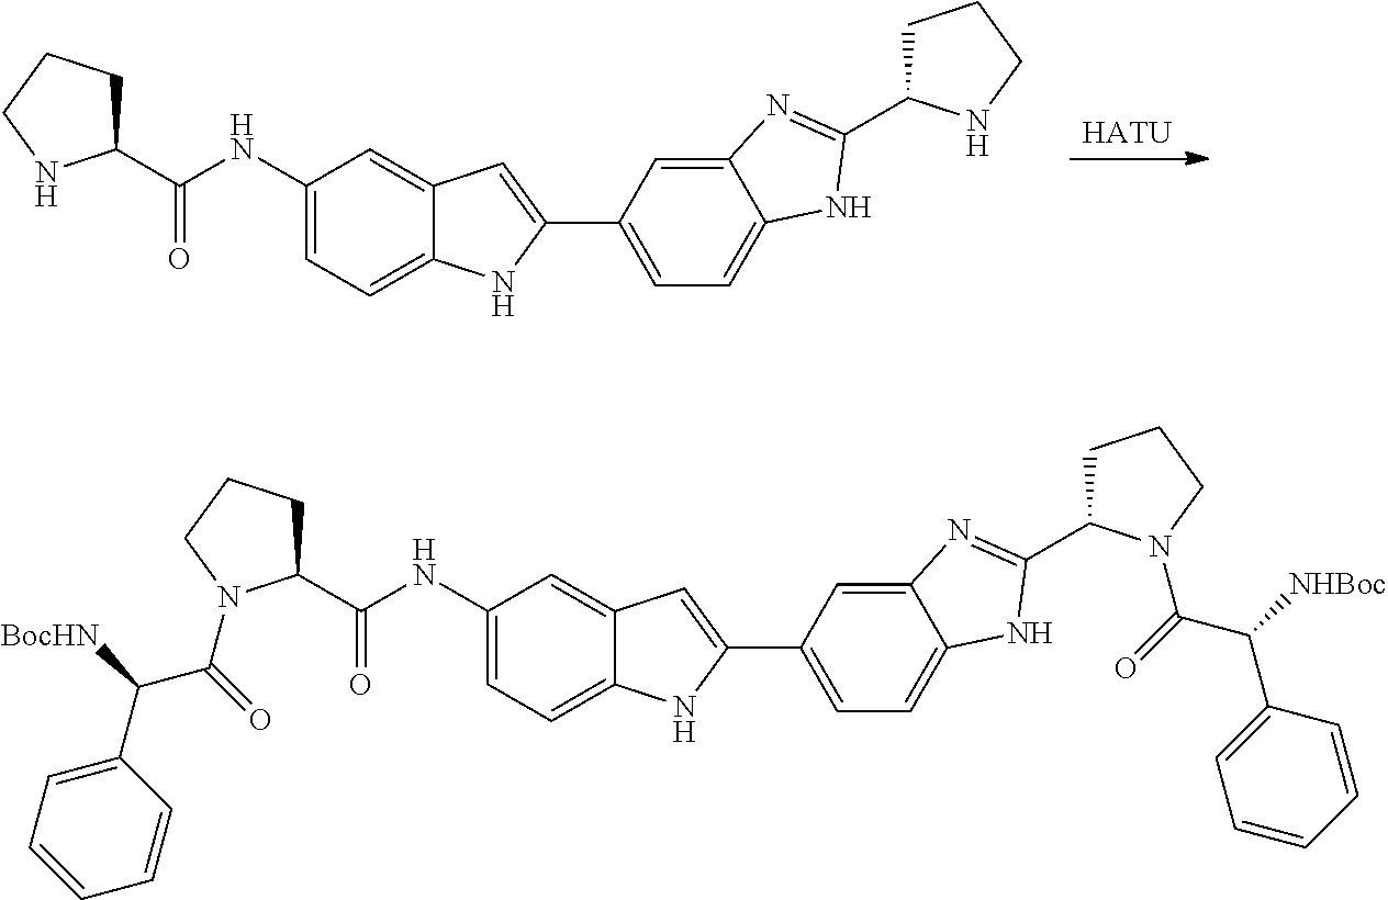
[HATU].C1(NC(=O)C2CCCN2)=CC=C2C(=C1)C=C(C1=CC=C3C(=C1)N=C(C1CCCN1)N3)N2.C1(NC(=O)C2CCCN2C(=O)C([BocHN])C2=CC=CC=C2)=CC=C2C(=C1)C=C(C1=CC=C3C(=C1)N=C(C1CCCN1C(=O)C([NHBoc])C1=CC=CC=C1)N3)N2
